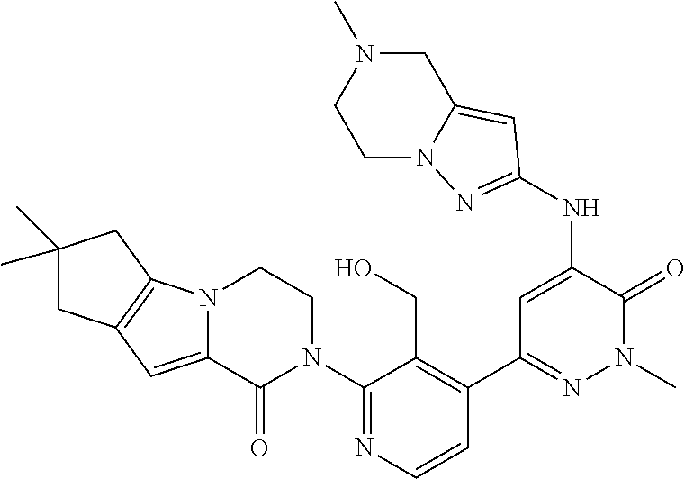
C12=C(N3C(=C1)C(=O)N(C1=NC=CC(C4=NN(C)C(=O)C(NC5=NN6CCN(C)CC6=C5)=C4)=C1CO)CC3)CC(C)(C)C2
